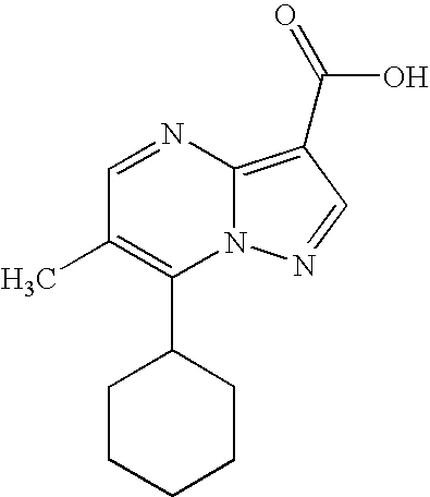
C1(C2CCCCC2)=C(C)C=NC2=C(C(O)=O)C=NN12
